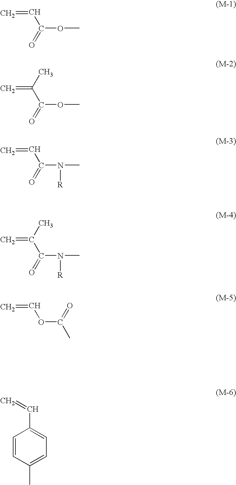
C=CC(OC)=O.C=C(C(OC)=O)C.C=CC(N(C)[R])=O.C=C(C(N(C)[R])=O)C.C=COC(=O)C.C1=CC(C)=CC=C1C=C
